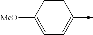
C1=C([MeO])C=CC(->C)=C1
